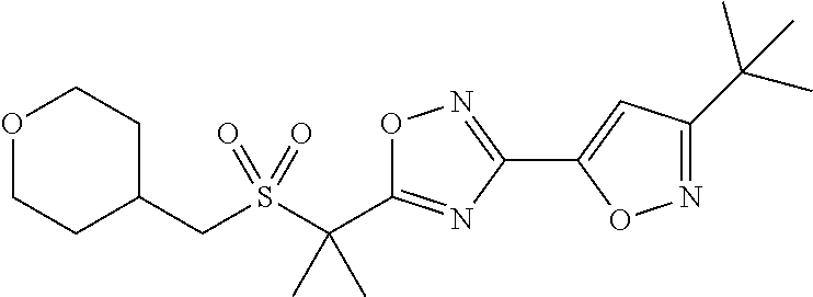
O1C(C(S(CC2CCOCC2)(=O)=O)(C)C)=NC(C2=CC(C(C)(C)C)=NO2)=N1
